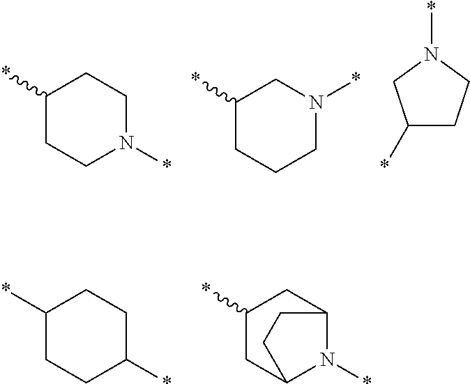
C1(*)CCN(*)CC1.C1CCN(*)CC1*.C1(*)CCN(*)C1.C1(*)CCC(*)CC1.C1(*)CC2N(*)C(C1)CC2
